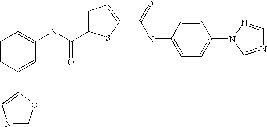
C1=C(C(NC2=CC=CC(C3=CN=CO3)=C2)=O)SC(C(=O)NC2=CC=C(N3C=NC=N3)C=C2)=C1
